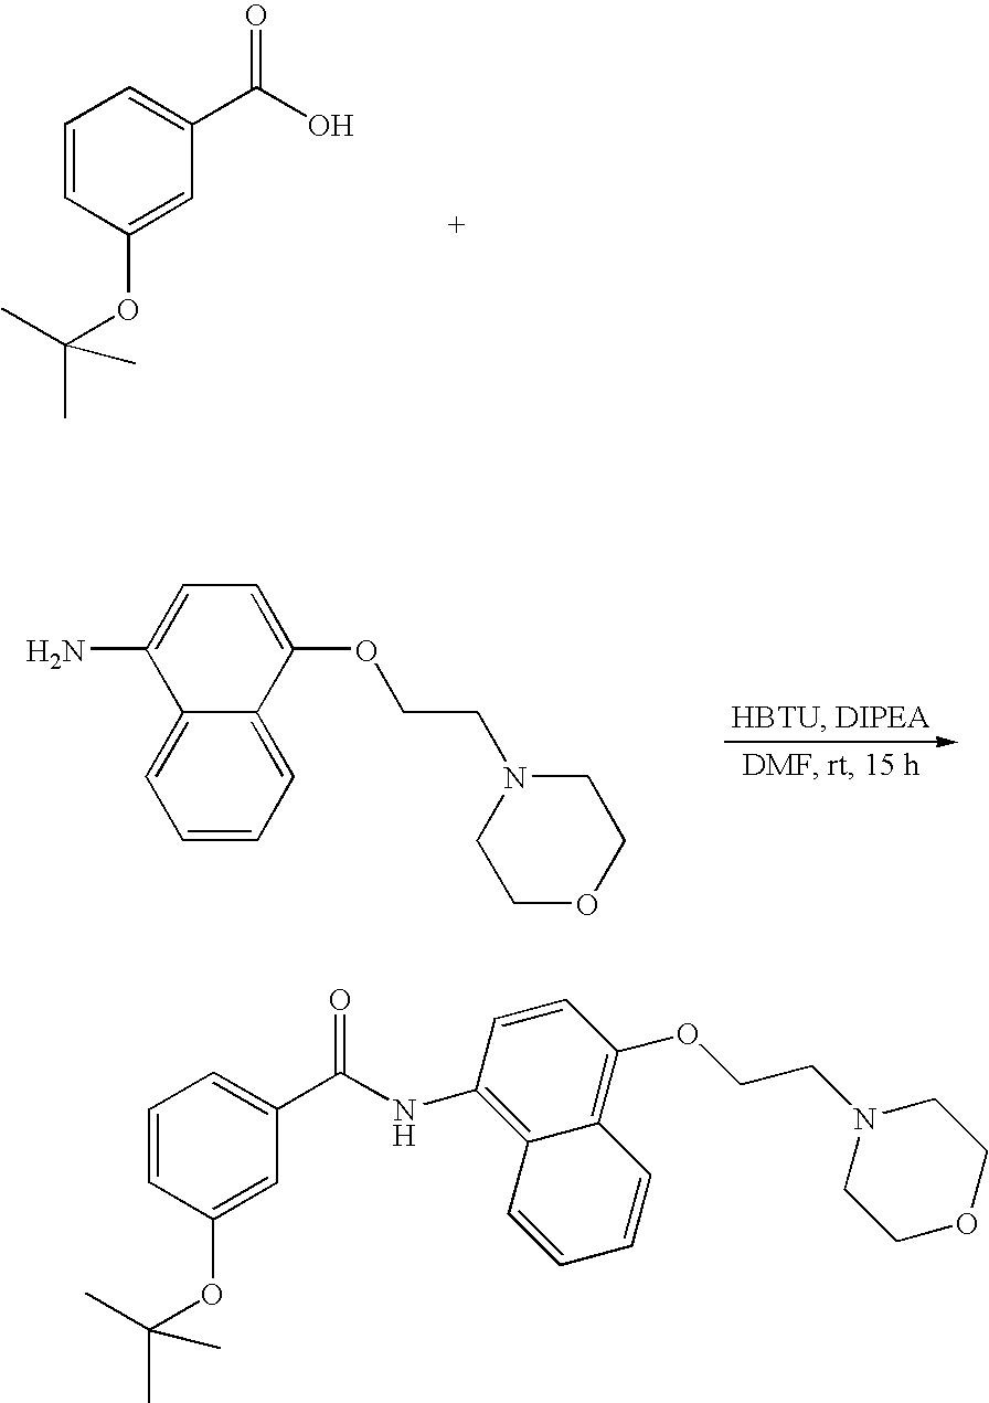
C1=CC(OC(C)(C)C)=CC(C(O)=O)=C1.C1(N)=CC=C(OCCN2CCOCC2)C2=CC=CC=C12.C1=CC(OC(C)(C)C)=CC(C(NC2=C3C(=C(OCCN4CCOCC4)C=C2)C=CC=C3)=O)=C1
